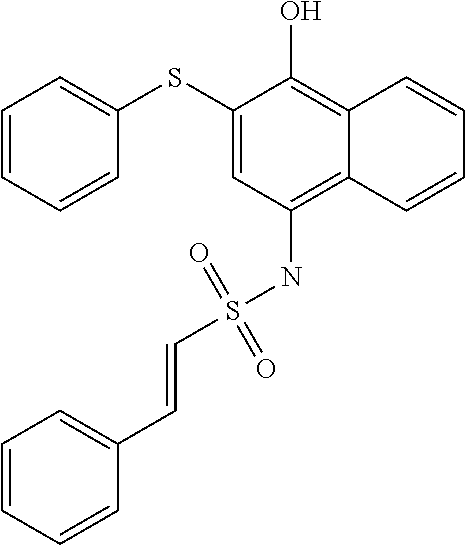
C1=CC=CC(SC2=CC(NS(C=CC3=CC=CC=C3)(=O)=O)=C3C(=C2O)C=CC=C3)=C1
